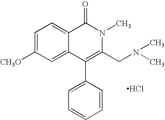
C1=C([CH3O])C=C2C(=C1)C(=O)N(C)C(CN(C)C)=C2C1=CC=CC=C1.Cl
